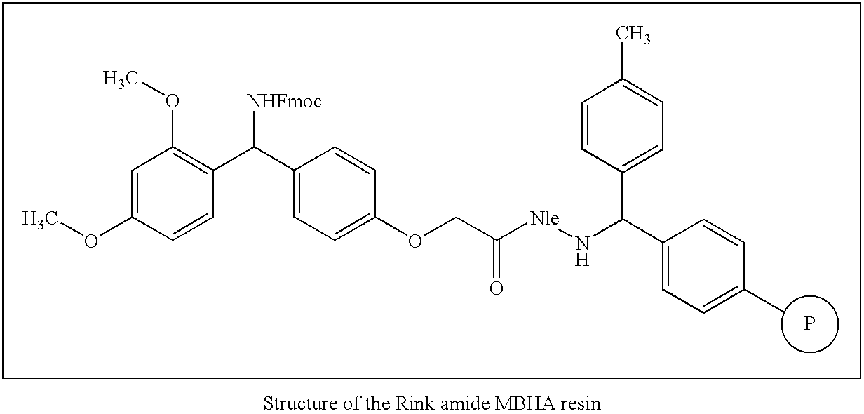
C1=C(OC)C=CC(C(C2=CC=C(OCC([Nle]NC(C3=CC=C(C)C=C3)C3=CC=C(C)C=C3)=O)C=C2)[NHFmoc])=C1OC.P
